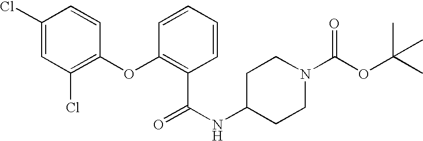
C1(Cl)=CC(Cl)=C(OC2=C(C(NC3CCN(C(OC(C)(C)C)=O)CC3)=O)C=CC=C2)C=C1
